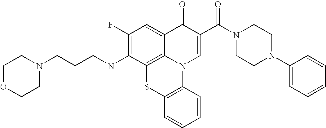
C1(F)=C(NCCCN2CCOCC2)C2=C3C(=C1)C(=O)C(C(N1CCN(C4=CC=CC=C4)CC1)=O)=CN3C1=C(S2)C=CC=C1
